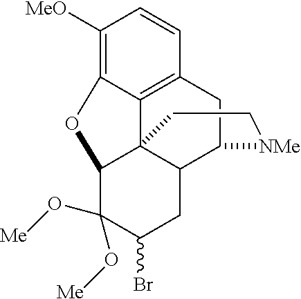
C1([MeO])=C2C3=C(C=C1)CC1C4C3(C(C(O[Me])(O[Me])C(Br)C4)O2)CC[NMe]1
